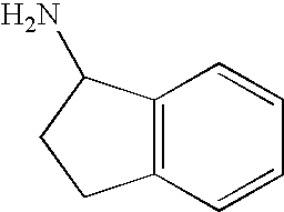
C12=C(C=CC=C1)CCC2N
